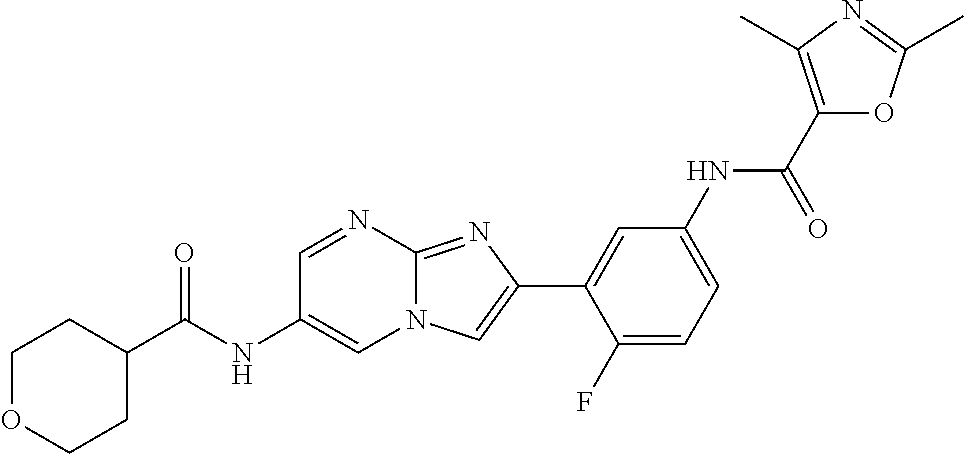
C1=NC2=NC(C3=CC(NC(C4=C(C)N=C(C)O4)=O)=CC=C3F)=CN2C=C1NC(=O)C1CCOCC1
